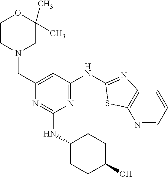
N1=CC=CC2=C1SC(NC1=NC(NC3CCC(O)CC3)=NC(CN3CC(C)(C)OCC3)=C1)=N2
